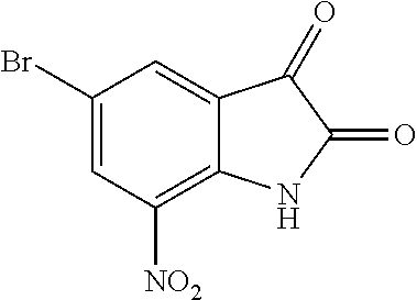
C1(Br)=CC([NO2])=C2C(=C1)C(=O)C(=O)N2
